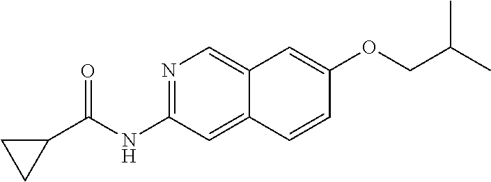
N1=C(NC(C2CC2)=O)C=C2C(=C1)C=C(OCC(C)C)C=C2
